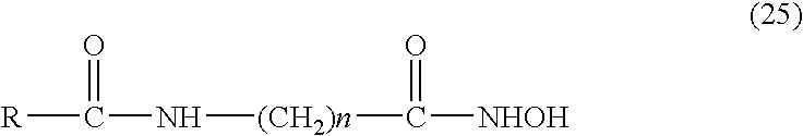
[R]C(=O)N[(CH2)n]C(=O)[NHOH]
